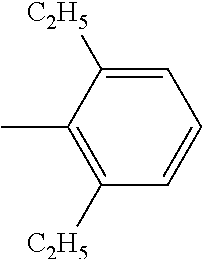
C1=C([C2H5])C(C)=C([C2H5])C=C1
